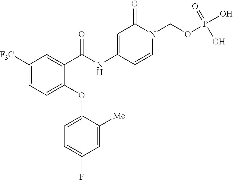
C1([F3C])=CC=C(OC2=CC=C(F)C=C2[Me])C(C(NC2=CC(=O)N(COP(O)(=O)O)C=C2)=O)=C1
